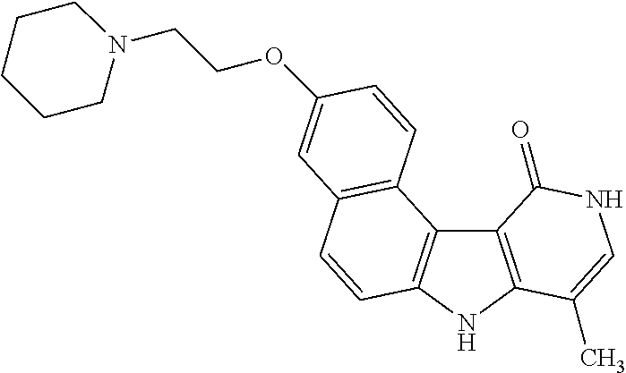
C12=C(NC3=C1C1=C(C=C3)C=C(OCCN3CCCCC3)C=C1)C(C)=CNC2=O
